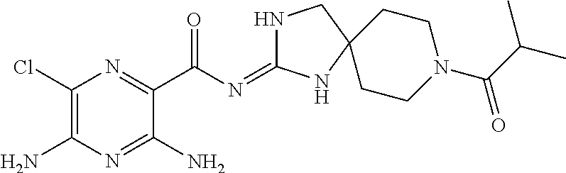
N1C(=NC(C2=NC(Cl)=C(N)N=C2N)=O)NC2(C1)CCN(C(C(C)C)=O)CC2
